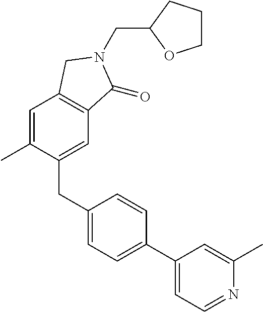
C1(CC2=CC=C(C3=CC=NC(C)=C3)C=C2)=CC2=C(C=C1C)CN(CC1OCCC1)C2=O
